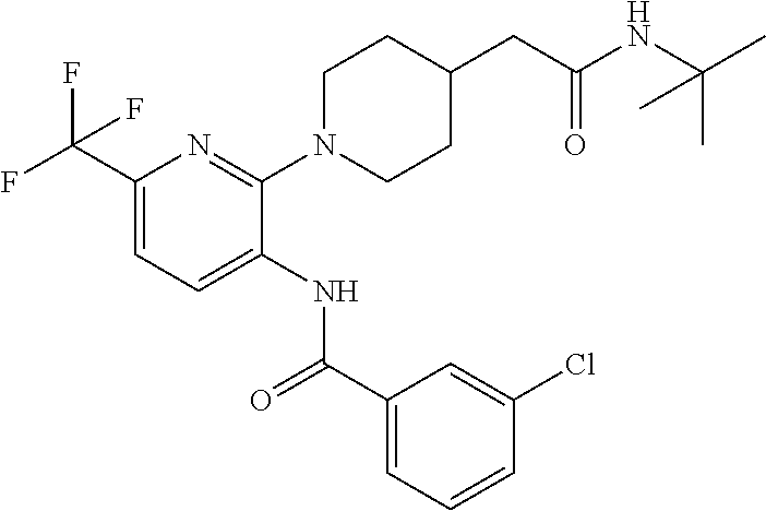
C1(C(F)(F)F)=CC=C(NC(C2=CC=CC(Cl)=C2)=O)C(N2CCC(CC(=O)NC(C)(C)C)CC2)=N1
